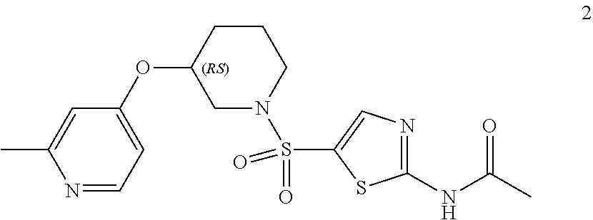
N1=CC=C(OC2CN(S(C3=CN=C(NC(=O)C)S3)(=O)=O)CCC2)C=C1C
